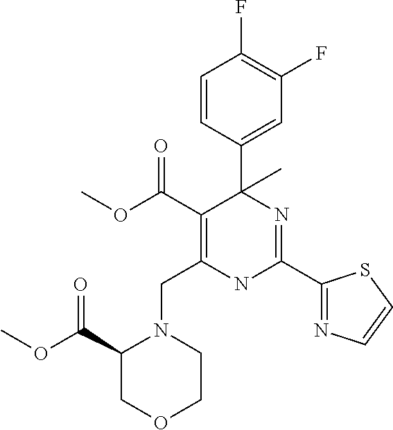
C(C1=C(C(OC)=O)C(C2=CC(F)=C(F)C=C2)(C)N=C(C2=NC=CS2)N1)N1C(C(OC)=O)COCC1
